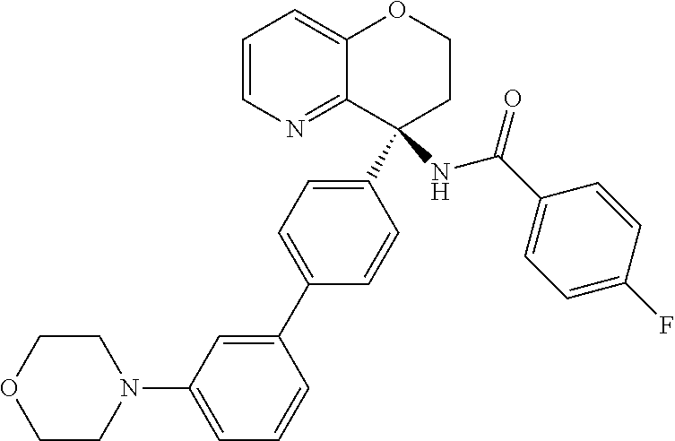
C1=CN=C2C(=C1)OCCC2(C1=CC=C(C2=CC(N3CCOCC3)=CC=C2)C=C1)NC(C1=CC=C(F)C=C1)=O
